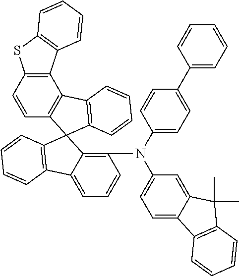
C12=C(C3=C(C=C1)C1(C4=C3C=CC=C4)C3=C(N(C4=CC=C(C5=CC=CC=C5)C=C4)C4=CC=C5C(=C4)C(C)(C)C4=C5C=CC=C4)C=CC=C3C3=C1C=CC=C3)C1=C(S2)C=CC=C1
